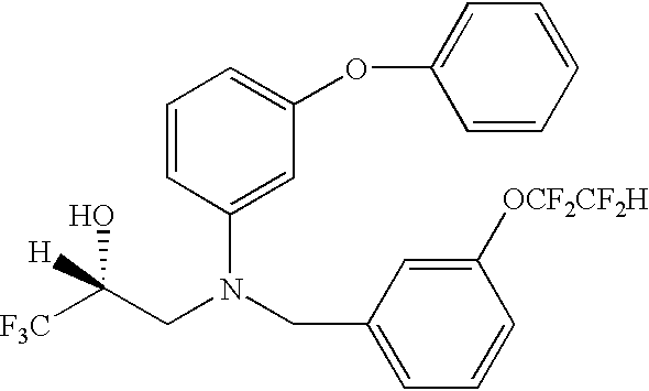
C1=CC(N(CC2=CC=CC([OCF2CF2H])=C2)CC([F3C])(O)[H])=CC(OC2=CC=CC=C2)=C1
